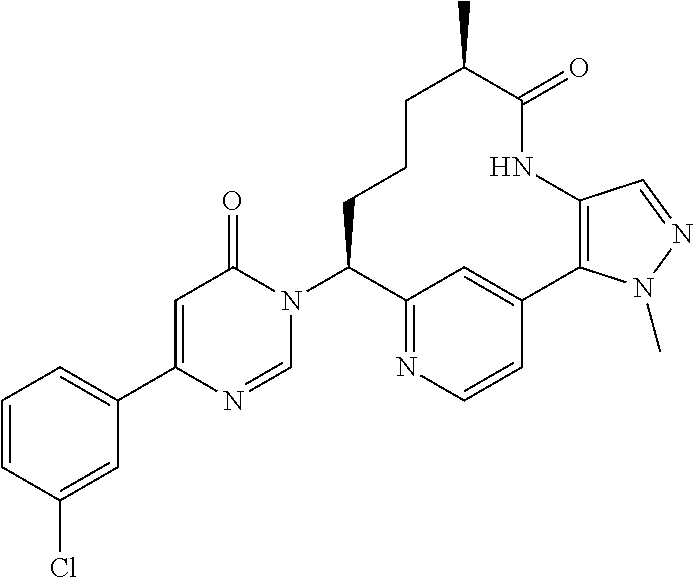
C12=C(N(C)N=C1)C1=CC(=NC=C1)C(N1C=NC(C3=CC=CC(Cl)=C3)=CC1=O)CCCC(C)C(=O)N2
